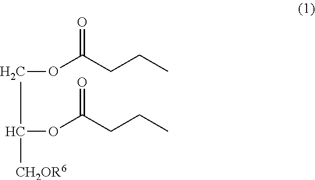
C(OC(CCC)=O)C([CH2OR6])OC(CCC)=O
